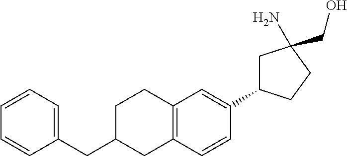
C12=C(C=CC(C3CC(N)(CO)CC3)=C1)CC(CC1=CC=CC=C1)CC2
